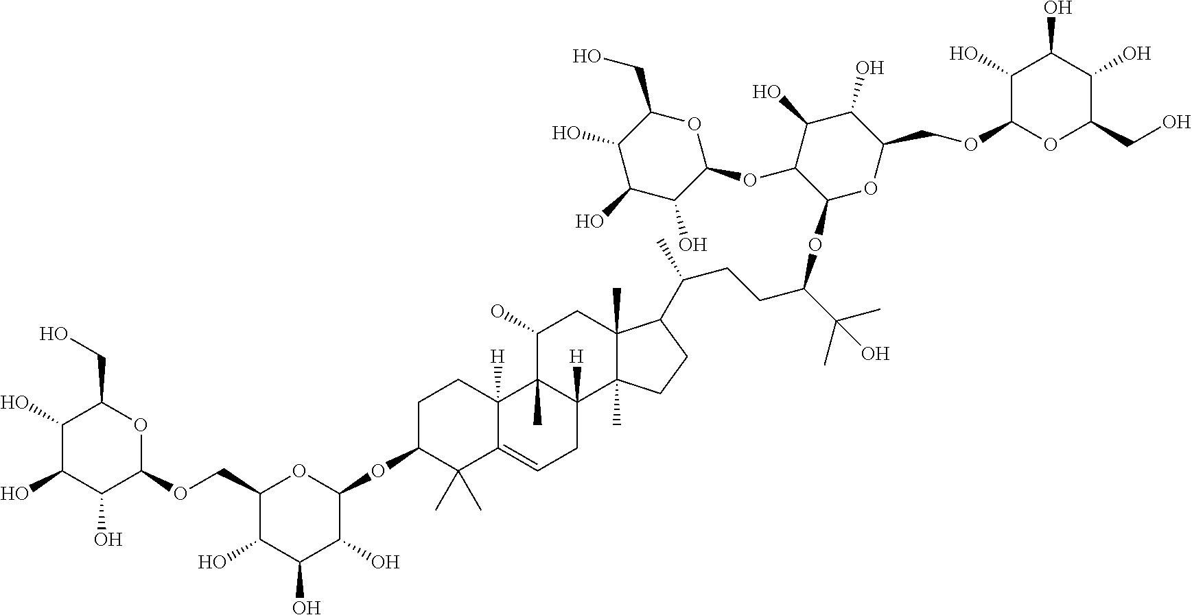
O1C(CO)C(O)C(O)C(O)C1OCC1OC(OC2CCC3([H])C(=CCC4([H])C3(C)C(O)CC3(C)C4(C)CCC3C(C)CCC(C(C)(C)O)OC3OC(COC4OC(CO)C(O)C(O)C4O)C(O)C(O)C3OC3OC(CO)C(O)C(O)C3O)C2(C)C)C(O)C(O)C1O
